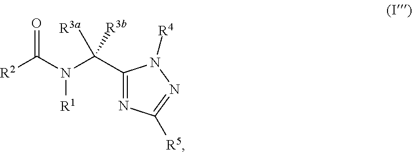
C1(C(N([R1])C(=O)[R2])([R3a])[R3b])=NC([R5])=NN1[R4]
